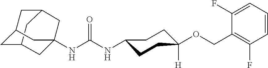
C12CC3CC(C1)CC(NC(NC1CCC([H])(OCC4=C(F)C=CC=C4F)CC1)=O)(C3)C2
